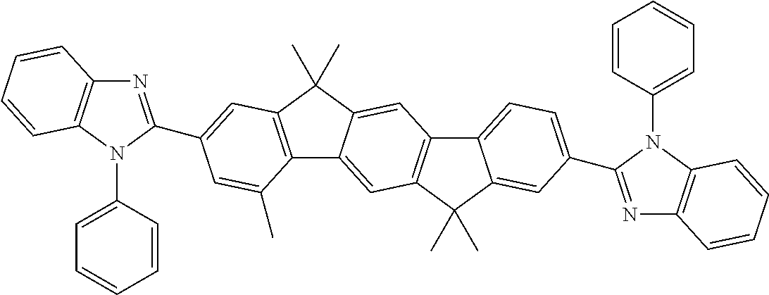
C12=C(C(C)(C)C3=CC4=C(C=C13)C(C)(C)C1=CC(C3=NC5=C(N3C3=CC=CC=C3)C=CC=C5)=CC=C41)C=C(C1=NC3=C(N1C1=CC=CC=C1)C=CC=C3)C=C2C
